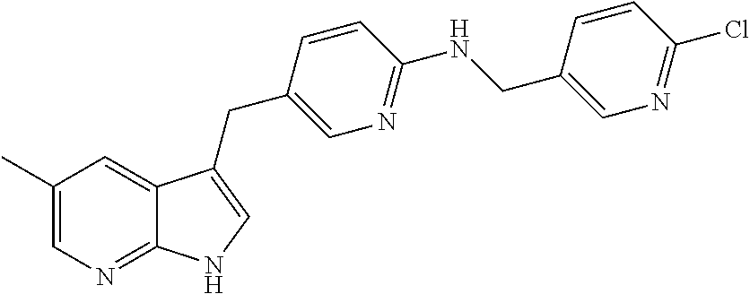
C1(C)=CN=C2C(=C1)C(CC1=CN=C(NCC3=CN=C(Cl)C=C3)C=C1)=CN2
